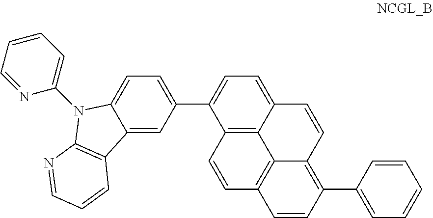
C12=C3C(=CC=C1C1=CC=C4C(=C1)C1=C(N4C4=CC=CC=N4)N=CC=C1)C=CC1=C(C4=CC=CC=C4)C=CC(=C31)C=C2
